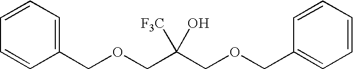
C1=CC(COCC(COCC2=CC=CC=C2)([F3C])O)=CC=C1
